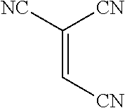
[NC]C([CN])=C[CN]
